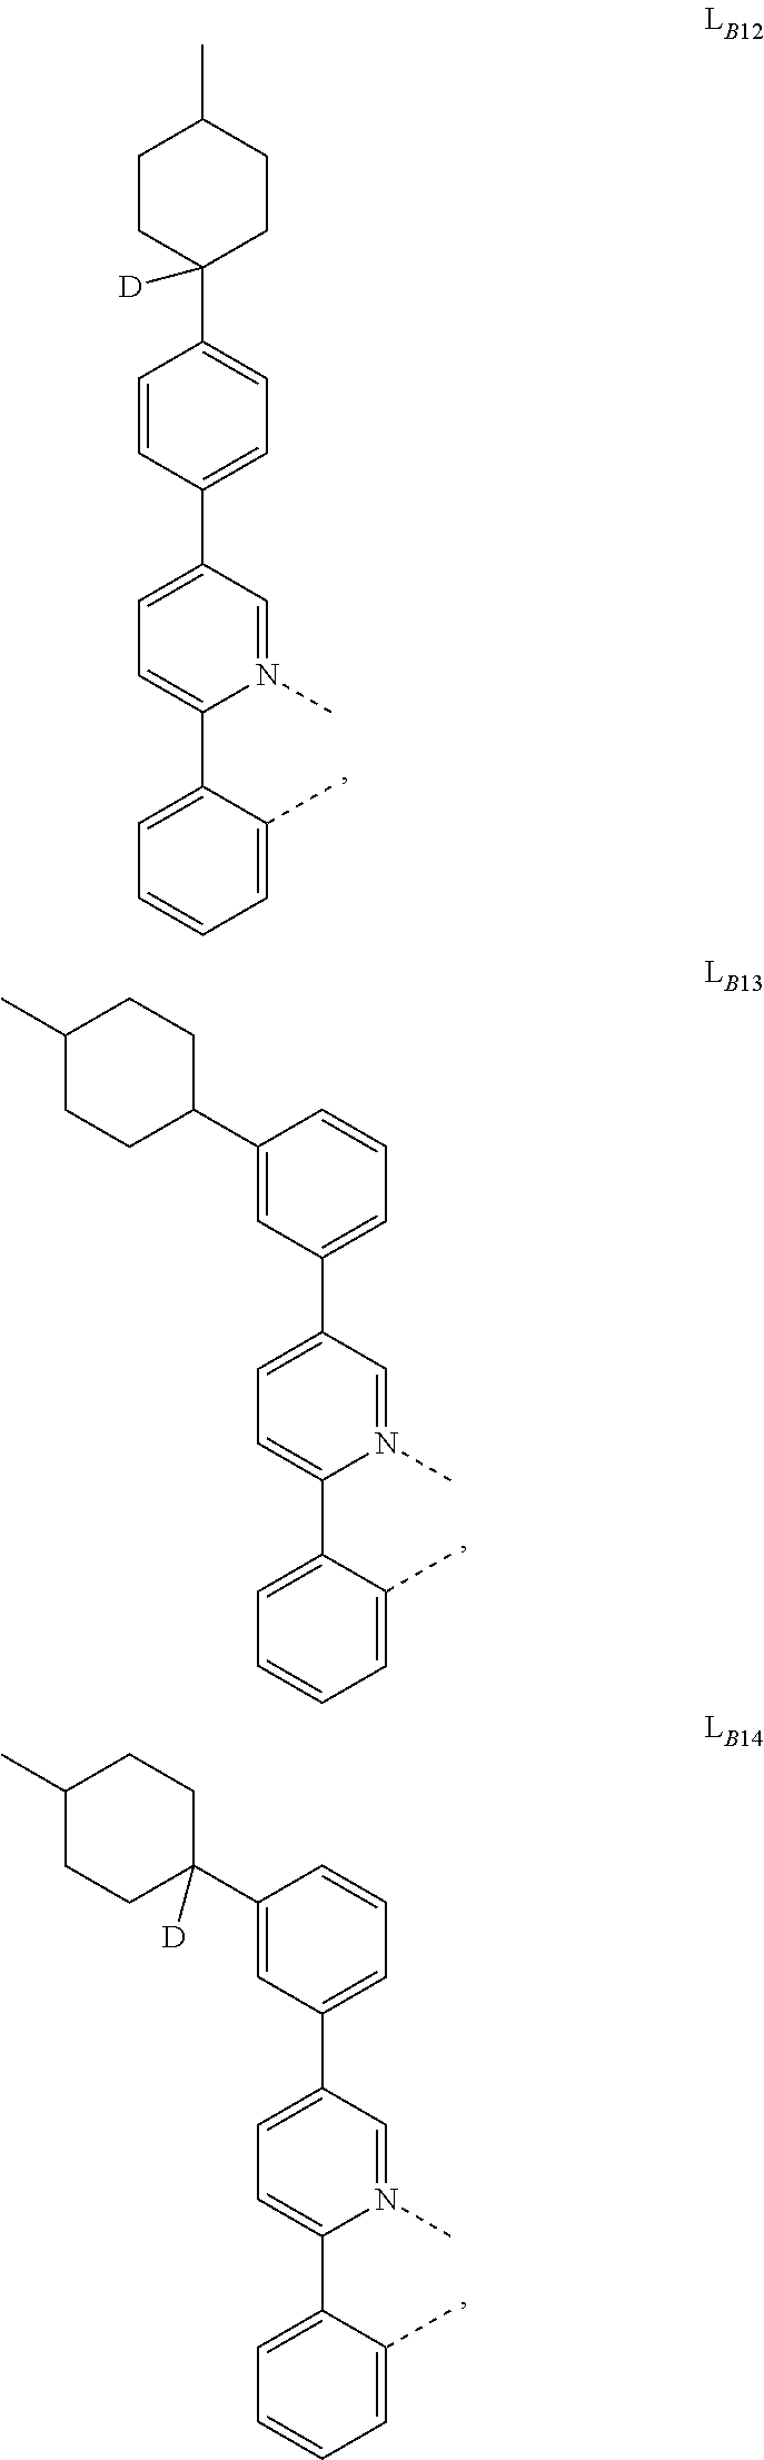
C1=CC(C2=CC=C(C3=CC=CC=C3C)N(C)=C2)=CC=C1C1([D])CCC(C)CC1.C1(C2CCC(C)CC2)=CC(C2=CC=C(C3=CC=CC=C3C)N(C)=C2)=CC=C1.C1(C2([D])CCC(C)CC2)=CC(C2=CC=C(C3=CC=CC=C3C)N(C)=C2)=CC=C1
